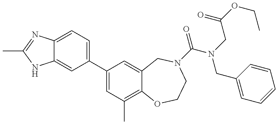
C12=CC=C(C3=CC(C)=C4C(=C3)CN(C(=O)N(CC3=CC=CC=C3)CC(=O)OCC)CCO4)C=C1NC(C)=N2
